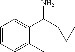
C1=CC=C(C)C(C(C2CC2)N)=C1
